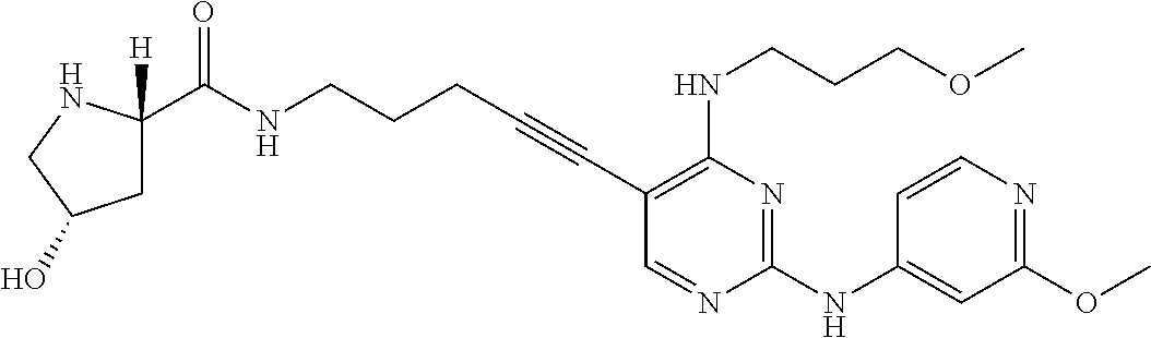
C(NCCCC#CC1=C(NCCCOC)N=C(NC2=CC(OC)=NC=C2)N=C1)(=O)C1([H])CC(O)CN1
